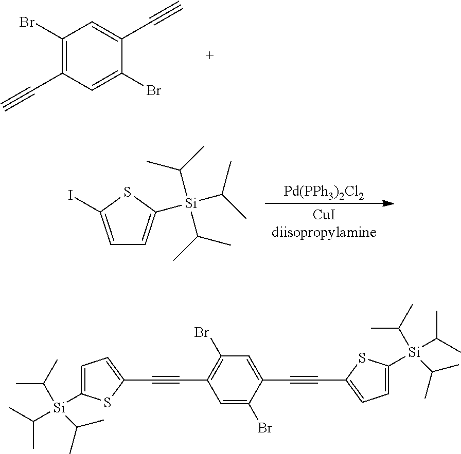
C1(Br)=C(C#C)C=C(Br)C(C#C)=C1.[Pd(PPh3)2Cl2].[CuIdiisopropylamine].C1=C(I)SC([Si](C(C)C)(C(C)C)C(C)C)=C1.C1(Br)=C(C#CC2=CC=C([Si](C(C)C)(C(C)C)C(C)C)S2)C=C(Br)C(C#CC2=CC=C([Si](C(C)C)(C(C)C)C(C)C)S2)=C1
